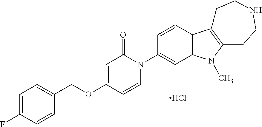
C1=C(F)C=CC(COC2=CC(=O)N(C3=CC4=C(C=C3)C3=C(N4C)CCNCC3)C=C2)=C1.Cl
